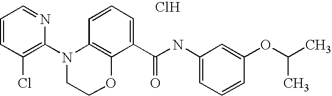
C1=CC(Cl)=C(N2CCOC3=C2C=CC=C3C(NC2=CC=CC(OC(C)C)=C2)=O)N=C1.Cl
